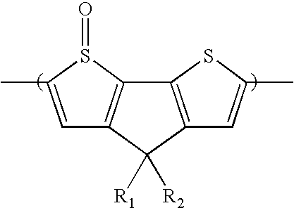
C1=C(C)S(=O)C2=C1C([R1])([R2])C1=C2SC(C)=C1
